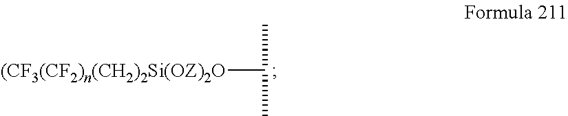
[(CF3(CF2)n(CH2)2Si(OZ)2O]C(C)C
